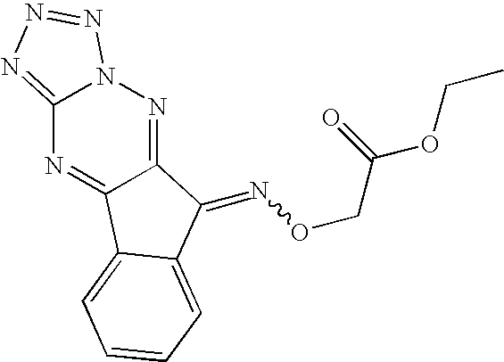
C12=NN3C(=NN=N3)N=C1C1=CC=CC=C1C2=NOCC(OCC)=O
